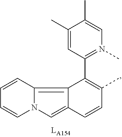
C1=CC2=C3C(=CN2C=C1)C=CC(C)=C3C1=N(C)C=C(C)C(C)=C1
